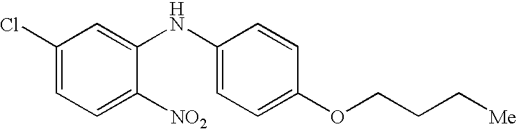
C1(Cl)=CC=C([NO2])C(NC2=CC=C(OCCC[Me])C=C2)=C1
